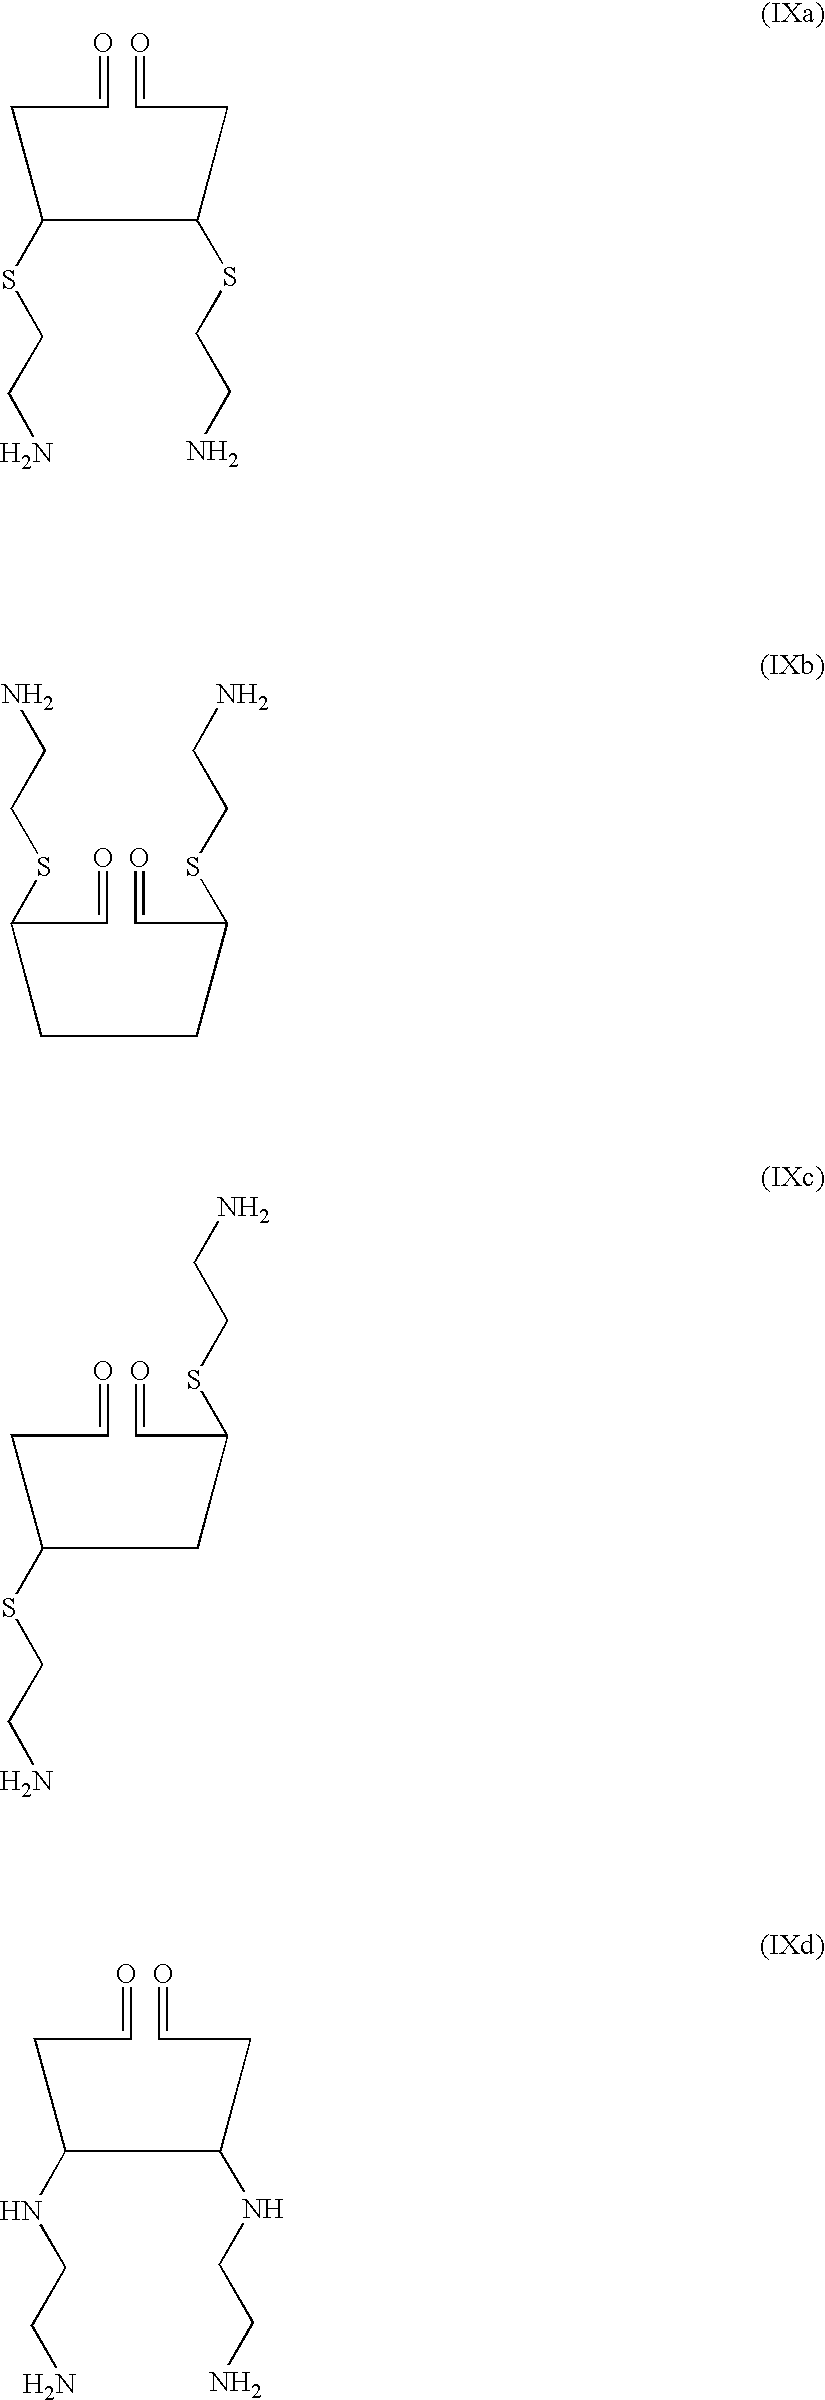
S(CCN)C(C(SCCN)CC=O)CC=O.C(CC(C=O)SCCN)C(C=O)SCCN.S(CCN)C(CC(C=O)SCCN)CC=O.N(CCN)C(C(NCCN)CC=O)CC=O
